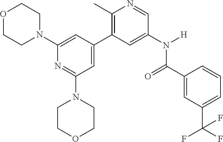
O1CCN(C2=CC(C3=C(C)N=CC(N([H])C(C4=CC(C(F)(F)F)=CC=C4)=O)=C3)=CC(N3CCOCC3)=N2)CC1
